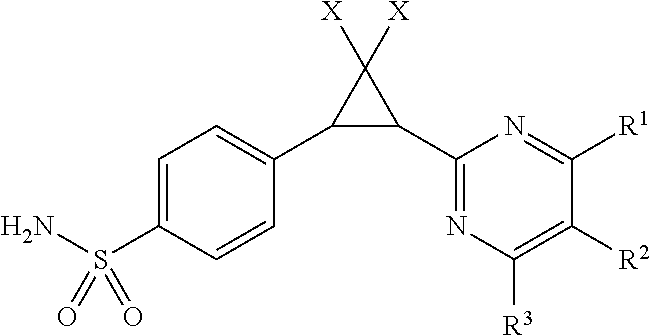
N1=C(C2C(C3=CC=C(S(N)(=O)=O)C=C3)C2([X])[X])N=C([R1])C([R2])=C1[R3]
